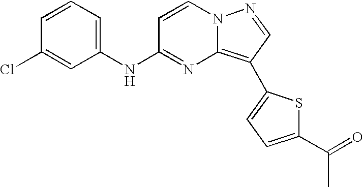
C1(NC2=NC3=C(C4=CC=C(C(=O)C)S4)C=NN3C=C2)=CC=CC(Cl)=C1
